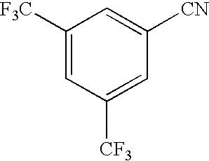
C1([F3C])=CC([CF3])=CC([CN])=C1
